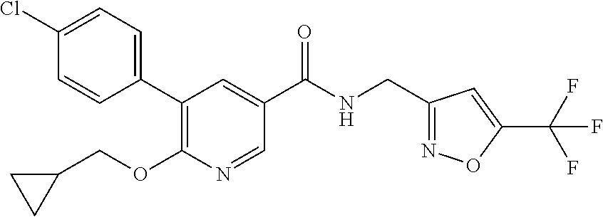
C1(Cl)=CC=C(C2=C(OCC3CC3)N=CC(C(NCC3=NOC(C(F)(F)F)=C3)=O)=C2)C=C1
